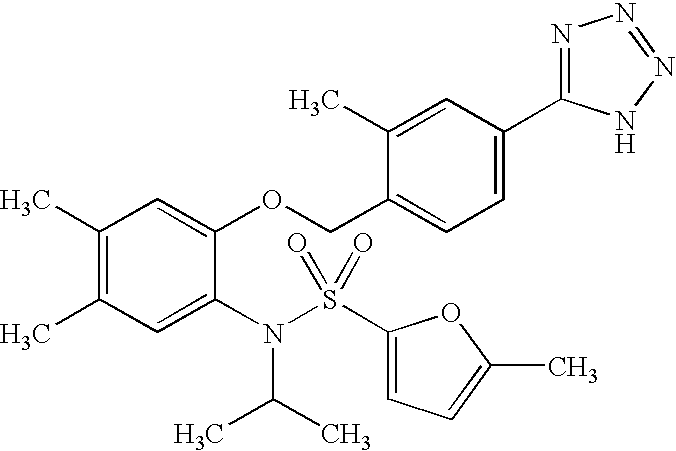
C1(C)=C(C)C=C(N(S(C2=CC=C(C)O2)(=O)=O)C(C)C)C(OCC2=CC=C(C3=NN=NN3)C=C2C)=C1
